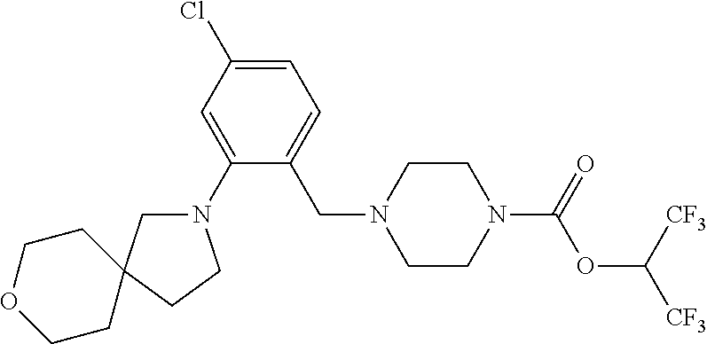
C1CN(C(=O)OC([CF3])[CF3])CCN1CC1=CC=C(Cl)C=C1N1CC2(CC1)CCOCC2
